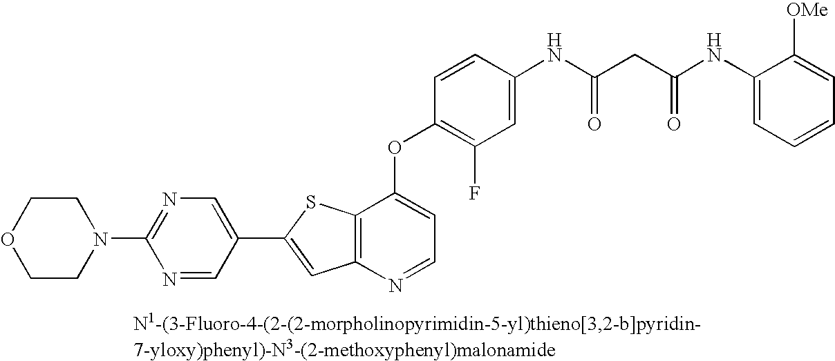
C12=C(N=CC=C1OC1=C(F)C=C(NC(=O)CC(NC3=CC=CC=C3[OMe])=O)C=C1)C=C(C1=CN=C(N3CCOCC3)N=C1)S2
